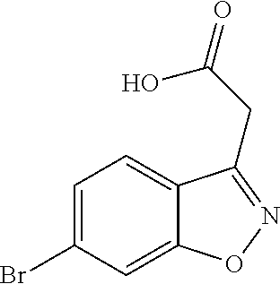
C1=C(Br)C=C2C(=C1)C(CC(=O)O)=NO2
